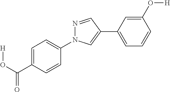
C1(C(O[H])=O)=CC=C(N2N=CC(C3=CC=CC(O[H])=C3)=C2)C=C1
